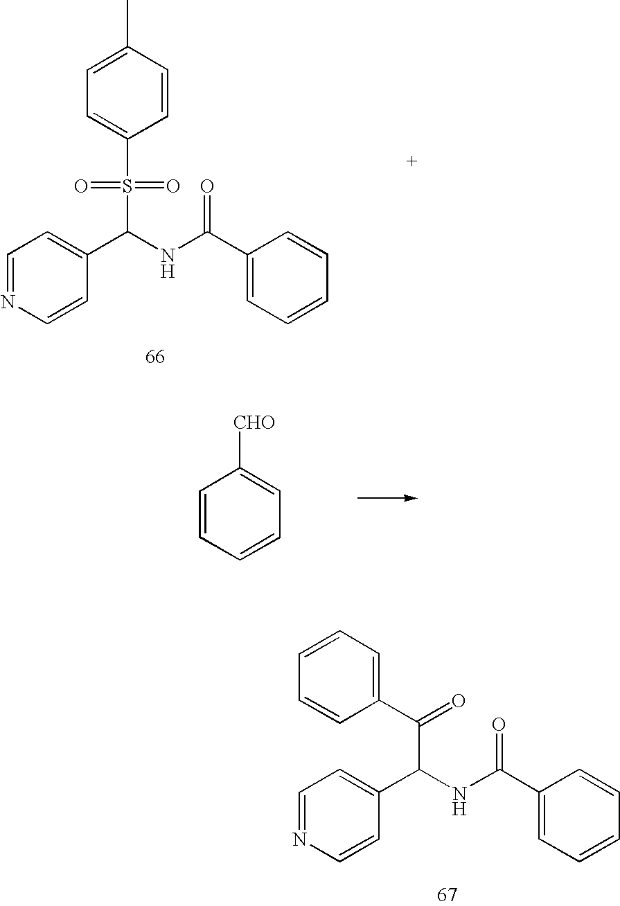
C(C(C1=CC=NC=C1)NC(C1=CC=CC=C1)=O)(C1=CC=CC=C1)=O.C1=C(C)C=CC(S(=O)(C(C2=CC=NC=C2)NC(C2=CC=CC=C2)=O)=O)=C1.C1=CC=CC=C1[CHO]
